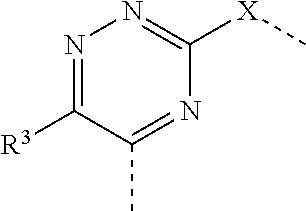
N1=C([R3])C(C)=NC([X]C)=N1
